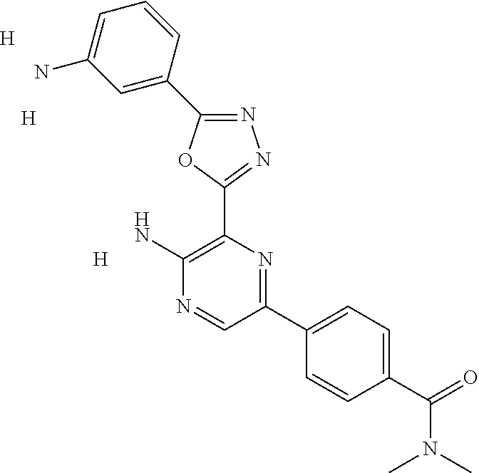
[H].N1=C(C2=CC(N)=CC=C2)OC(C2=C(N)N=CC(C3=CC=C(C(=O)N(C)C)C=C3)=N2)=N1.[H].[H]
